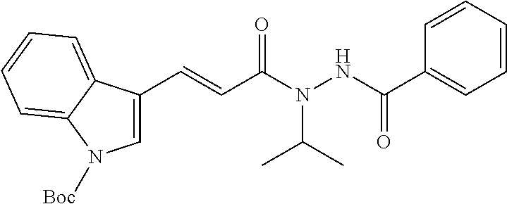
C1=CC=CC=C1C(NN(C(C=CC1=CN([Boc])C2=CC=CC=C12)=O)C(C)C)=O
